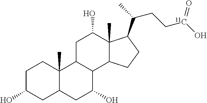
C1C(O)CC2C(C)(C1)C1C(C(O)C2)C2C(C)(C(O)C1)C(C(C)CC[11C](O)=O)CC2
